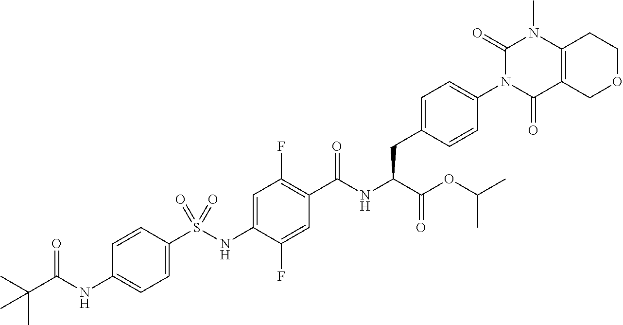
C1=C(S(NC2=CC(F)=C(C(NC(C(=O)OC(C)C)CC3=CC=C(N4C(=O)C5=C(N(C)C4=O)CCOC5)C=C3)=O)C=C2F)(=O)=O)C=CC(NC(C(C)(C)C)=O)=C1
